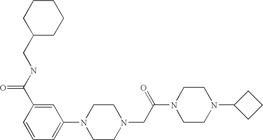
C1=C(C(NCC2CCCCC2)=O)C=CC=C1N1CCN(CC(N2CCN(C3CCC3)CC2)=O)CC1
